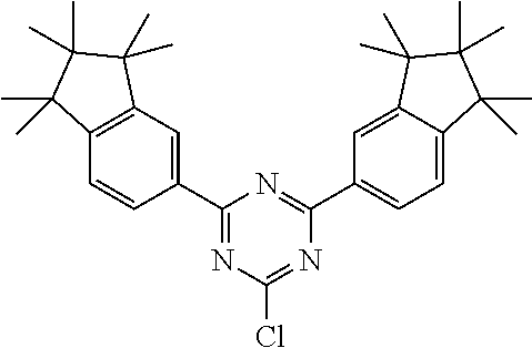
C1(C2=CC3=C(C=C2)C(C)(C)C(C)(C)C3(C)C)=NC(Cl)=NC(C2=CC=C3C(=C2)C(C)(C)C(C)(C)C3(C)C)=N1
